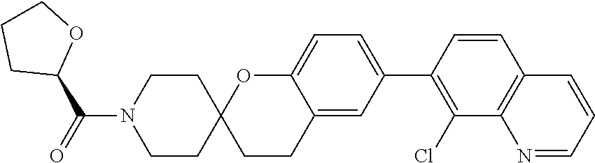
C1CN(C(=O)C2OCCC2)CCC12CCC1=CC(C3=C(Cl)C4=C(C=C3)C=CC=N4)=CC=C1O2
